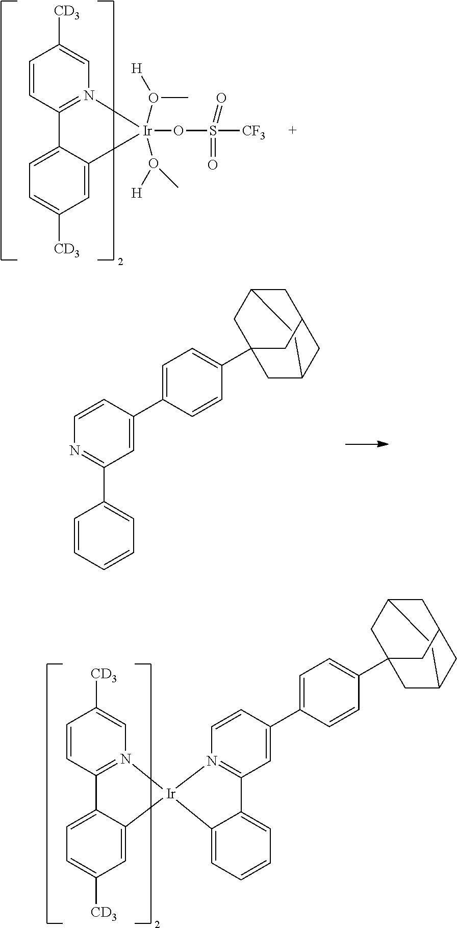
C1=CC([CD3])=CN2=C1C1=CC=C([CD3])C=C1[Ir]2(OS([CF3])(=O)=O)(O([H])C)O(C)[H].C1=CC=CC=C1C1=NC=CC(C2=CC=C(C34CC5CC(CC(C3)C5)C4)C=C2)=C1.C1=CC2=N([Ir]3(C4=CC([CD3])=CC=C24)N2=C(C=C(C4=CC=C(C56CC7CC(CC(C5)C7)C6)C=C4)C=C2)C2=CC=CC=C32)C=C1[CD3]
